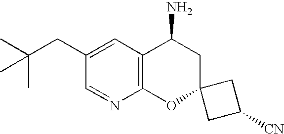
C12=C(C=C(CC(C)(C)C)C=N1)C(N)CC1(O2)CC([CN])C1
